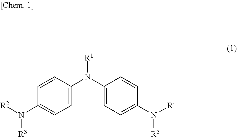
[R5]N([R4])C1=CC=C(N([R1])C2=CC=C(N([R3])[R2])C=C2)C=C1
